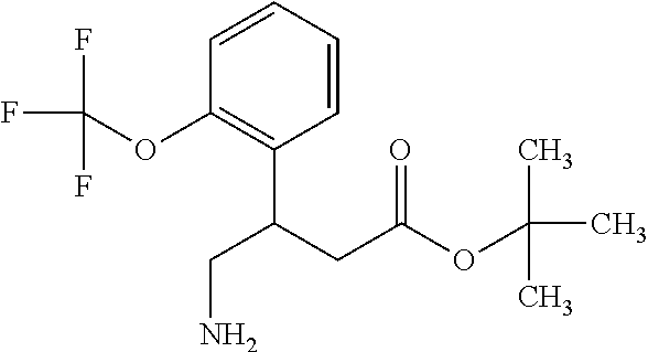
C1=CC=CC(C(CC(OC(C)(C)C)=O)CN)=C1OC(F)(F)F
